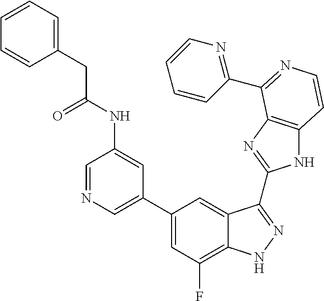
C1(C2=CN=CC(NC(=O)CC3=CC=CC=C3)=C2)=CC(F)=C2C(=C1)C(C1=NC3=C(N1)C=CN=C3C1=NC=CC=C1)=NN2
